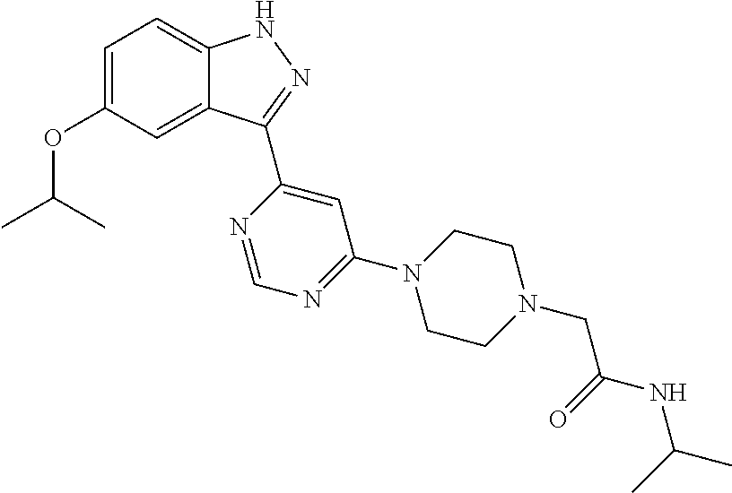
C1=C(OC(C)C)C=C2C(=C1)NN=C2C1=CC(N2CCN(CC(=O)NC(C)C)CC2)=NC=N1
